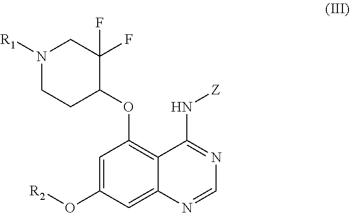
N1([R1])CCC(OC2=C3C(=CC(O[R2])=C2)N=CN=C3N[Z])C(F)(F)C1
